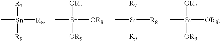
C[Sn]([R7])([R9])[R8].C[Sn]([OR7])([OR9])[OR8].C[Si]([R7])([R9])[R8].C[Si]([OR7])([OR9])[OR8]
